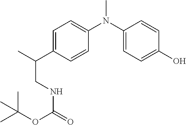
C1=C(C(C)CNC(=O)OC(C)(C)C)C=CC(N(C2=CC=C(O)C=C2)C)=C1
